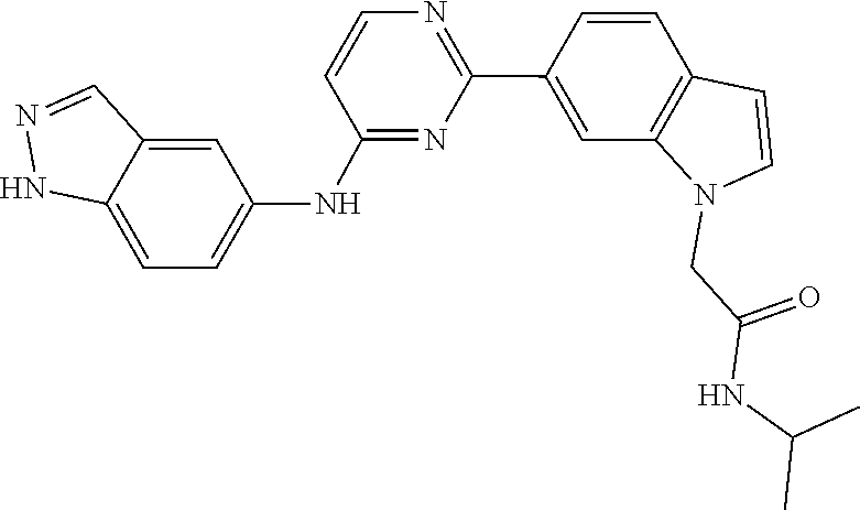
N1=C(NC2=CC=C3C(=C2)C=NN3)C=CN=C1C1=CC2=C(C=C1)C=CN2CC(NC(C)C)=O
